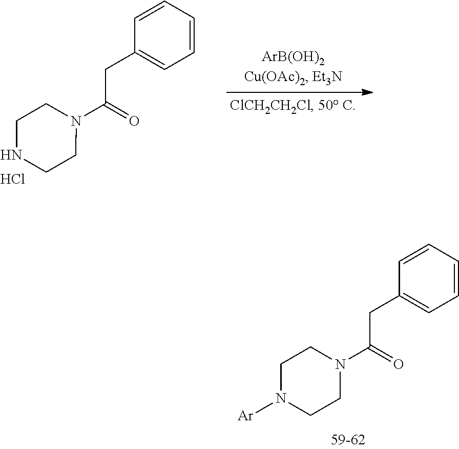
Cl.C1=CC(CC(N2CCNCC2)=O)=CC=C1.[Ar]N1CCN(C(=O)CC2=CC=CC=C2)CC1
